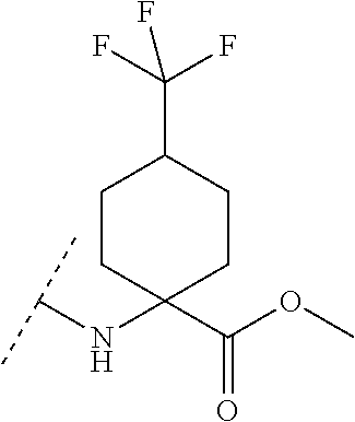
C(NC1(C(OC)=O)CCC(C(F)(F)F)CC1)(C)C
